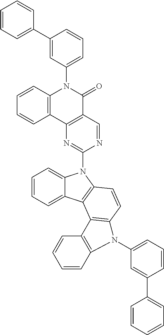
C1=CC=C2C(=C1)N(C1=NC3=C(C=N1)C(=O)N(C1=CC=CC(C4=CC=CC=C4)=C1)C1=C3C=CC=C1)C1=C2C2=C(C=C1)N(C1=CC=CC(C3=CC=CC=C3)=C1)C1=C2C=CC=C1
